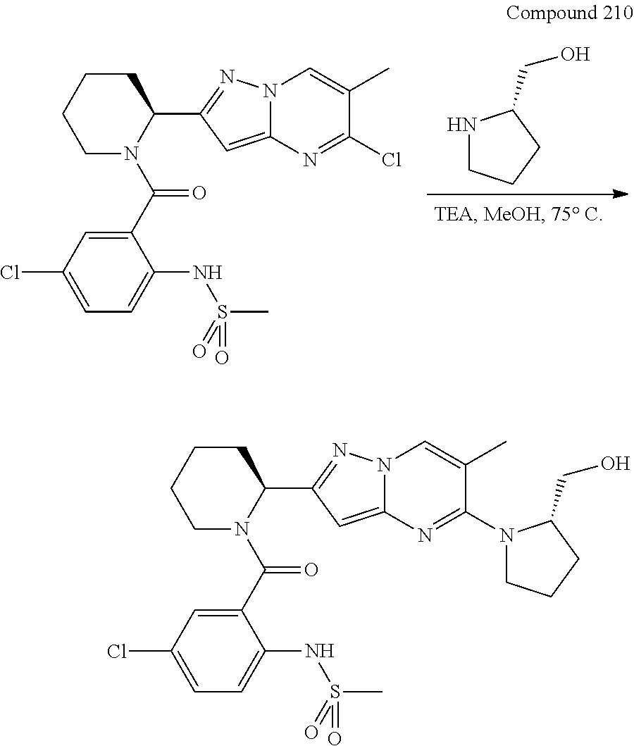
N1CCCC1CO.C1(C(N2C(C3=NN4C(=C3)N=C(Cl)C(C)=C4)CCCC2)=O)=CC(Cl)=CC=C1NS(C)(=O)=O.C1(C(N2C(C3=NN4C(=C3)N=C(N3CCCC3CO)C(C)=C4)CCCC2)=O)=CC(Cl)=CC=C1NS(C)(=O)=O
